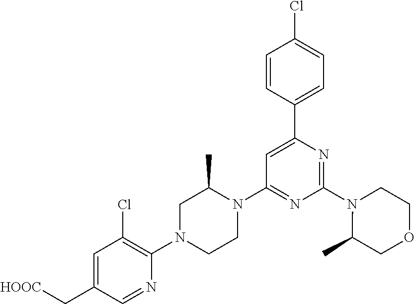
C1=C(C[HOOC])C=NC(N2CCN(C3=NC(N4C(C)COCC4)=NC(C4=CC=C(Cl)C=C4)=C3)C(C)C2)=C1Cl
